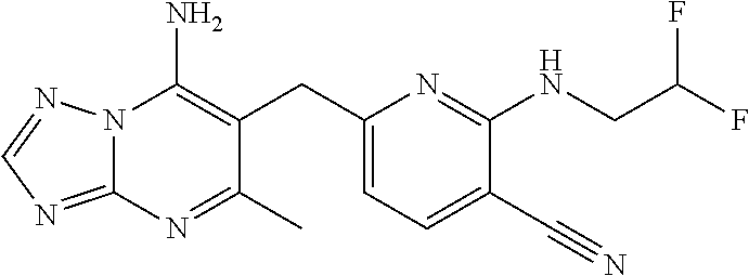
C1(CC2=C(N)N3C(=NC=N3)N=C2C)=CC=C(C#N)C(NCC(F)F)=N1
